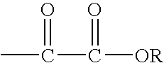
CC(C([OR])=O)=O
